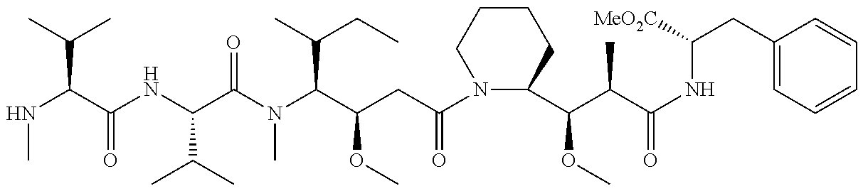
CNC(C(C)C)C(NC(C(N(C(C(CC(N1C(C(C(C(NC(CC2=CC=CC=C2)[MeO2C])=O)C)OC)CCCC1)=O)OC)C(C)CC)C)=O)C(C)C)=O
